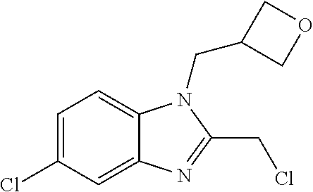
C1=C(Cl)C=C2C(=C1)N(CC1COC1)C(CCl)=N2
